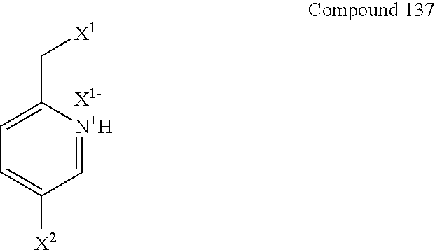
C(C1=CC=C([X2])C=[N+H]1)[X1].[X1-]
